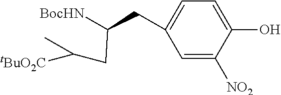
C1=C([NO2])C(O)=CC=C1CC([BocHN])CC(C)[tBuO2C]
